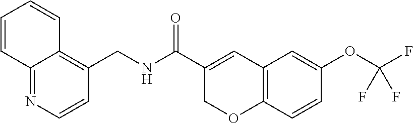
C12=NC=CC(CNC(C3=CC4=C(OC3)C=CC(OC(F)(F)F)=C4)=O)=C1C=CC=C2
